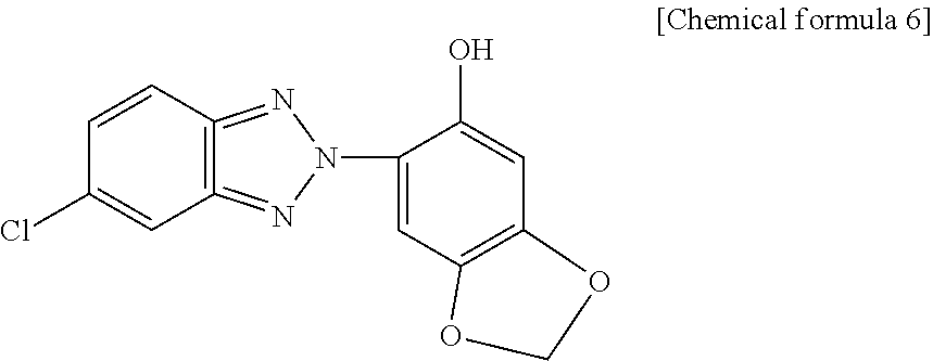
C1=CC(Cl)=CC2=C1=NN(C1=CC3=C(C=C1O)OCO3)N=2
